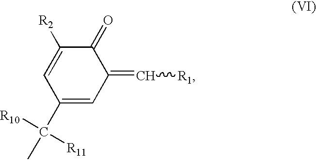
C1=C(C(C)([R10])[R11])C=C([R2])C(=O)C1=C[R1]
